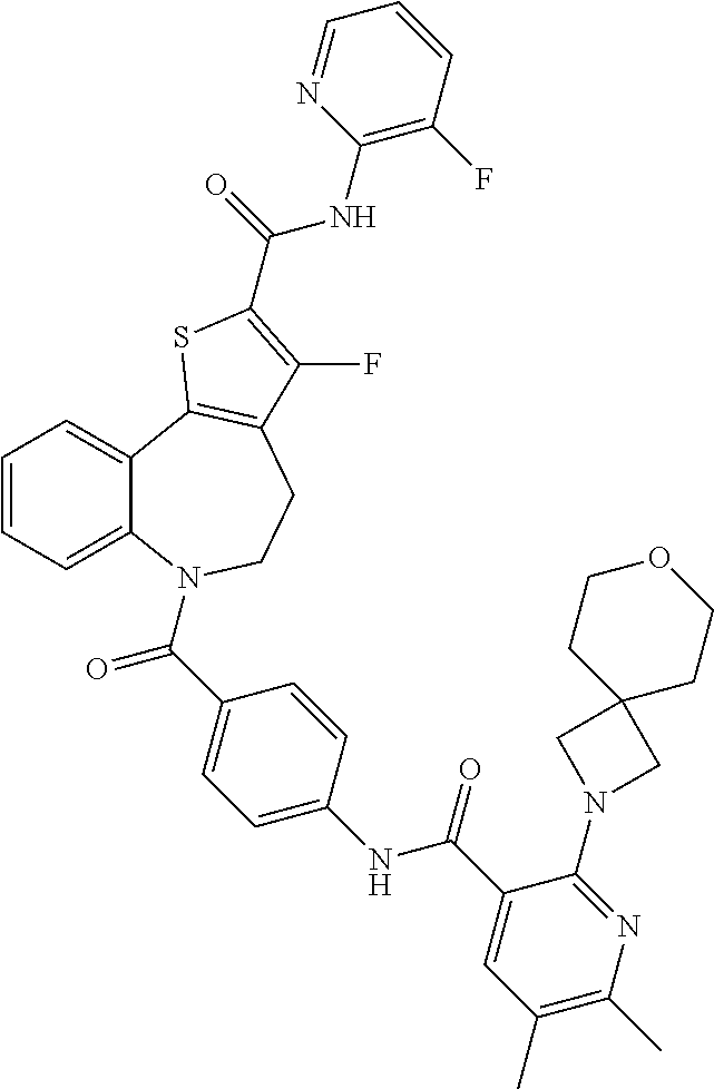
C1=CC=C2C(=C1)C1=C(CCN2C(=O)C2=CC=C(NC(=O)C3=CC(C)=C(C)N=C3N3CC4(C3)CCOCC4)C=C2)C(F)=C(C(NC2=C(F)C=CC=N2)=O)S1
